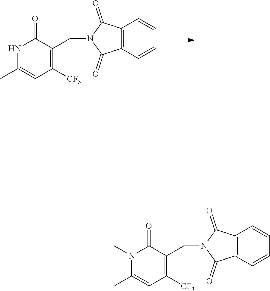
N1(C)C(C)=CC([CF3])=C(CN2C(=O)C3=C(C2=O)C=CC=C3)C1=O.N1C(C)=CC([CF3])=C(CN2C(=O)C3=C(C2=O)C=CC=C3)C1=O
